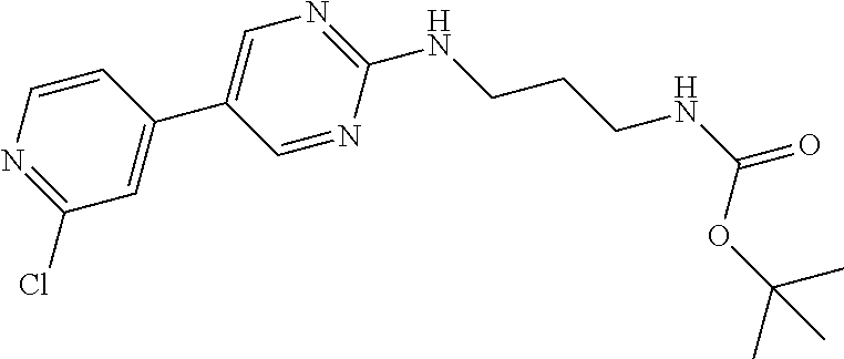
C1(C2=CN=C(NCCCNC(=O)OC(C)(C)C)N=C2)=CC(Cl)=NC=C1
